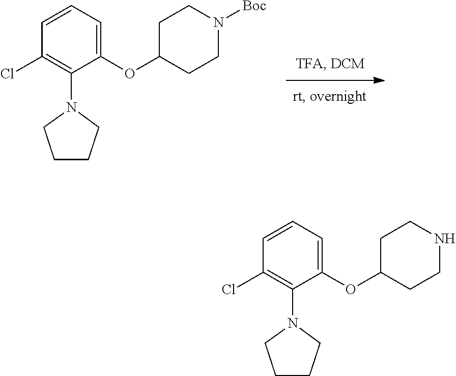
C1C(OC2=CC=CC(Cl)=C2N2CCCC2)CCN([Boc])C1.C1C(OC2=CC=CC(Cl)=C2N2CCCC2)CCNC1
